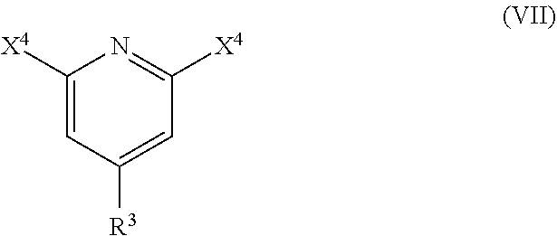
C1([X4])=CC([R3])=CC([X4])=N1
